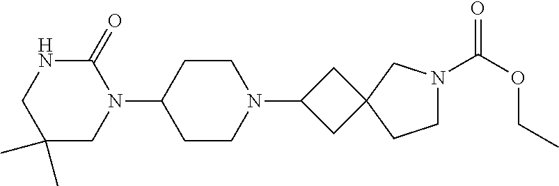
N1(C2CCN(C3CC4(C3)CCN(C(OCC)=O)C4)CC2)C(=O)NCC(C)(C)C1
